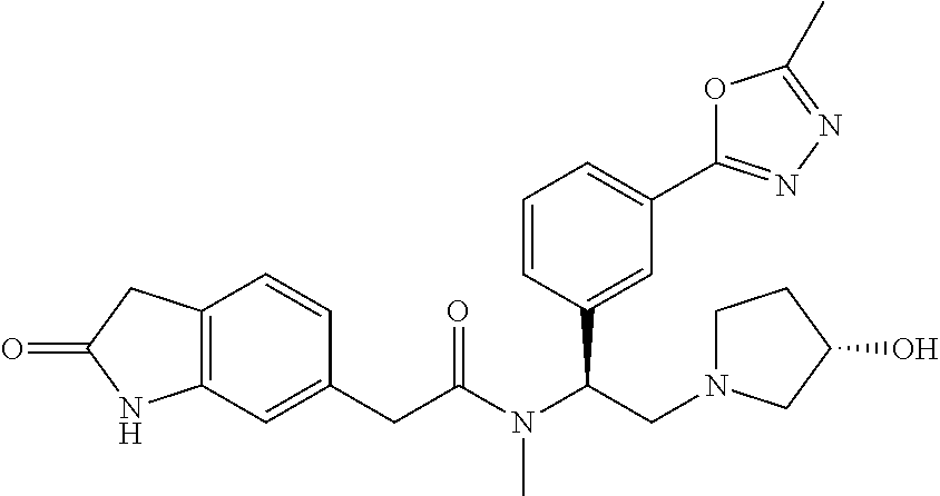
C12=C(C=C(CC(N(C(CN3CCC(O)C3)C3=CC(C4=NN=C(C)O4)=CC=C3)C)=O)C=C1)NC(=O)C2
